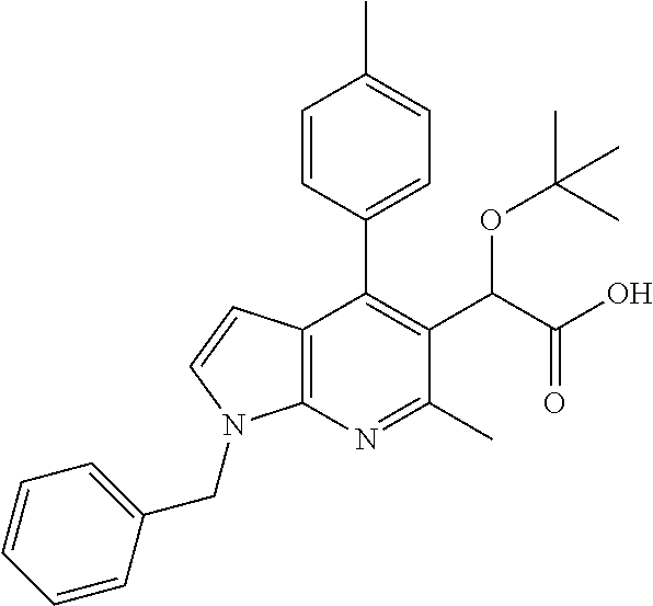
C1=CC(C2=C(C(C(O)=O)OC(C)(C)C)C(C)=NC3=C2C=CN3CC2=CC=CC=C2)=CC=C1C
